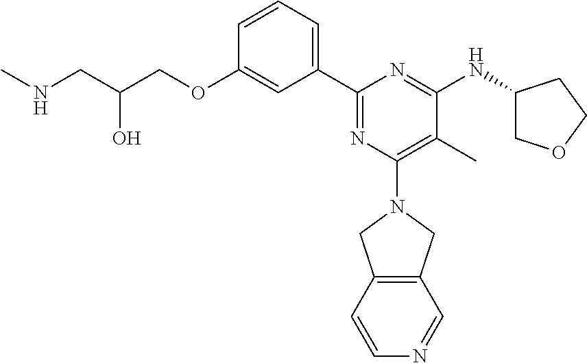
C1=CC=C(C2=NC(N3CC4=C(C3)C=NC=C4)=C(C)C(NC3COCC3)=N2)C=C1OCC(CNC)O
